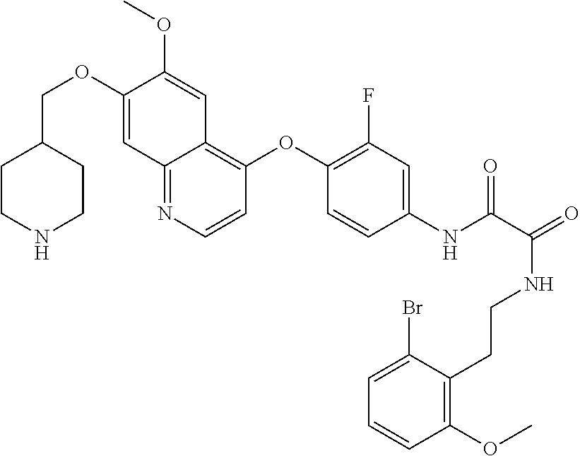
C1(COC2=CC3=NC=CC(OC4=C(F)C=C(NC(=O)C(NCCC5=C(OC)C=CC=C5Br)=O)C=C4)=C3C=C2OC)CCNCC1
